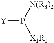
P([Y])([X1R1])[N(R3)2]
